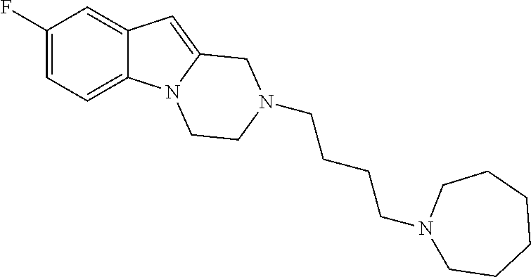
C1(F)=CC=C2C(=C1)C=C1N2CCN(CCCCN2CCCCCC2)C1
